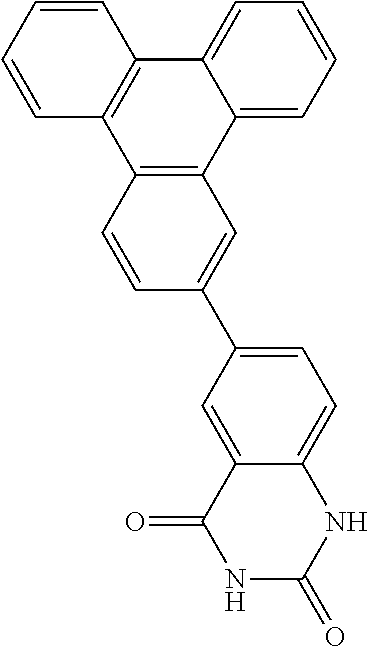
C1=CC=CC2=C1C1=C(C3=CC=CC=C23)C=C(C2=CC=C3C(=C2)C(=O)NC(=O)N3)C=C1
